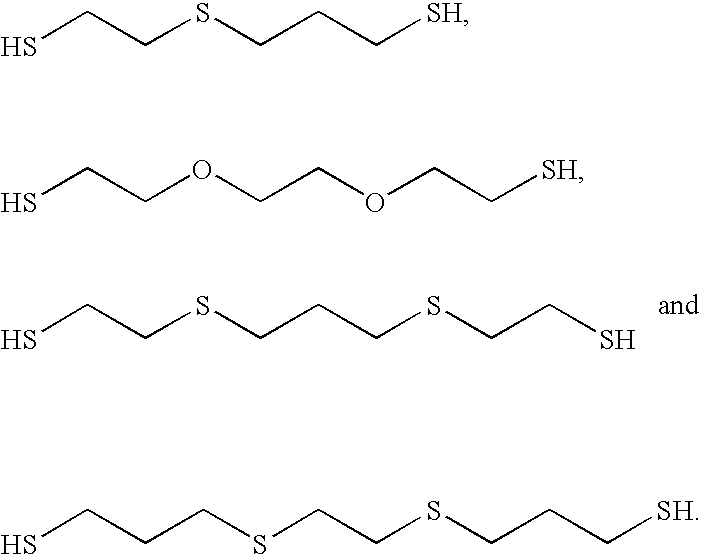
SCCSCCCSCCS.SCCSCCC[SH].SCCOCCOCC[SH].SCCCSCCSCCC[SH]
